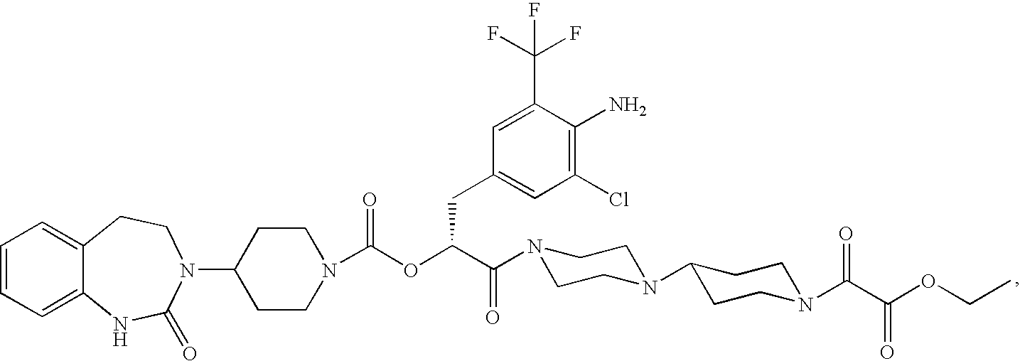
C1=CC=C2C(=C1)CCN(C1CCN(C(OC(C(=O)N3CCN(C4CCN(C(C(OCC)=O)=O)CC4)CC3)CC3=CC(Cl)=C(N)C(C(F)(F)F)=C3)=O)CC1)C(=O)N2
